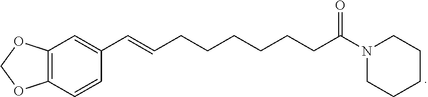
C12=C(C=CC(C=CCCCCCCC(N3CCCCC3)=O)=C1)OCO2
